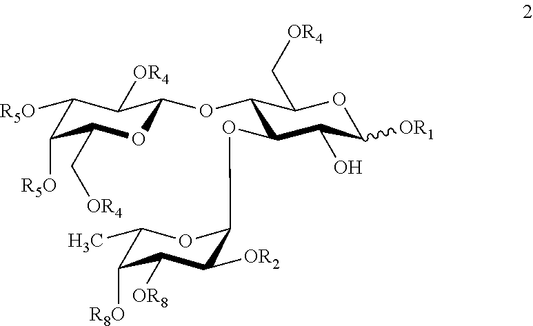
C1(OC2OC(C[OR4])C([R5O])C([R5O])C2[OR4])C(OC2C([OR2])C([OR8])C([R8O])C(C)O2)C(O)C([OR1])OC1C[OR4]
